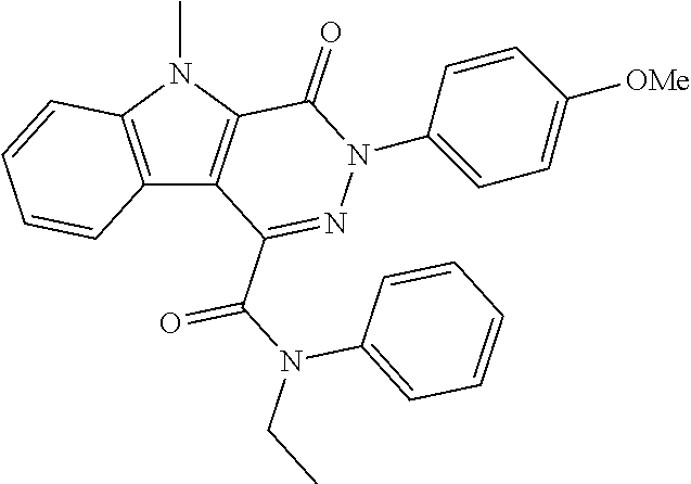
C12=C(N(C)C3=C1C(C(N(CC)C1=CC=CC=C1)=O)=NN(C1=CC=C([OMe])C=C1)C3=O)C=CC=C2
